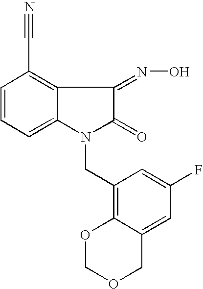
C1=CC=C2C(=C1C#N)C(=NO)C(=O)N2CC1=C2C(=CC(F)=C1)COCO2
